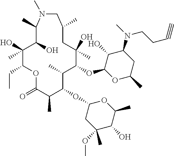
C1(O)(C)C(CC)OC(=O)C(C)C(OC2CC(OC)(C)C(O)C(C)O2)C(C)C(OC2C(O)C(N(C)CCC#C)CC(C)O2)C(O)(C)CC(C)CN(C)C(C)C1O
